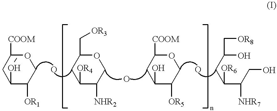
C1C(OC)C([OR1])COC1[COOM].C1C([OR4])C([NHR2])COC1C[OR3].C1C(O)C([OR5])COC1[COOM].C(C(C(CO)[NHR7])[OR6])C(O)C[OR8]
